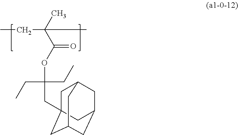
CCC(C)(C)C(=O)OC(CC)(CC)CC12CC3CC(CC(C1)C3)C2
